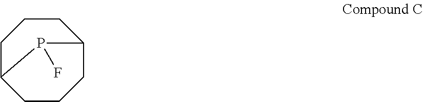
C1C2CCCC(CC1)P2F
